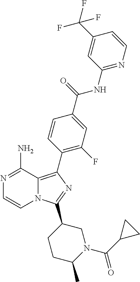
N12C(=C(C3=C(F)C=C(C(=O)NC4=NC=CC(C(F)(F)F)=C4)C=C3)N=C1C1CCC(C)N(C(C3CC3)=O)C1)C(N)=NC=C2
